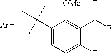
C1(C(C)(C)C)=CC=C(F)C(C(F)F)=C1[OMe]
